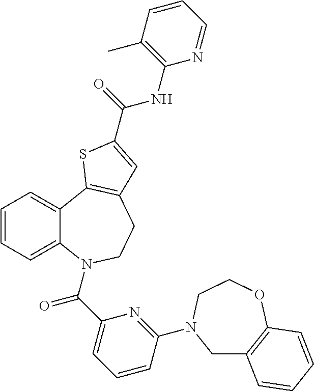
C1=CC=C2C(=C1)C1=C(CCN2C(C2=CC=CC(N3CC4=C(OCC3)C=CC=C4)=N2)=O)C=C(C(=O)NC2=C(C)C=CC=N2)S1
